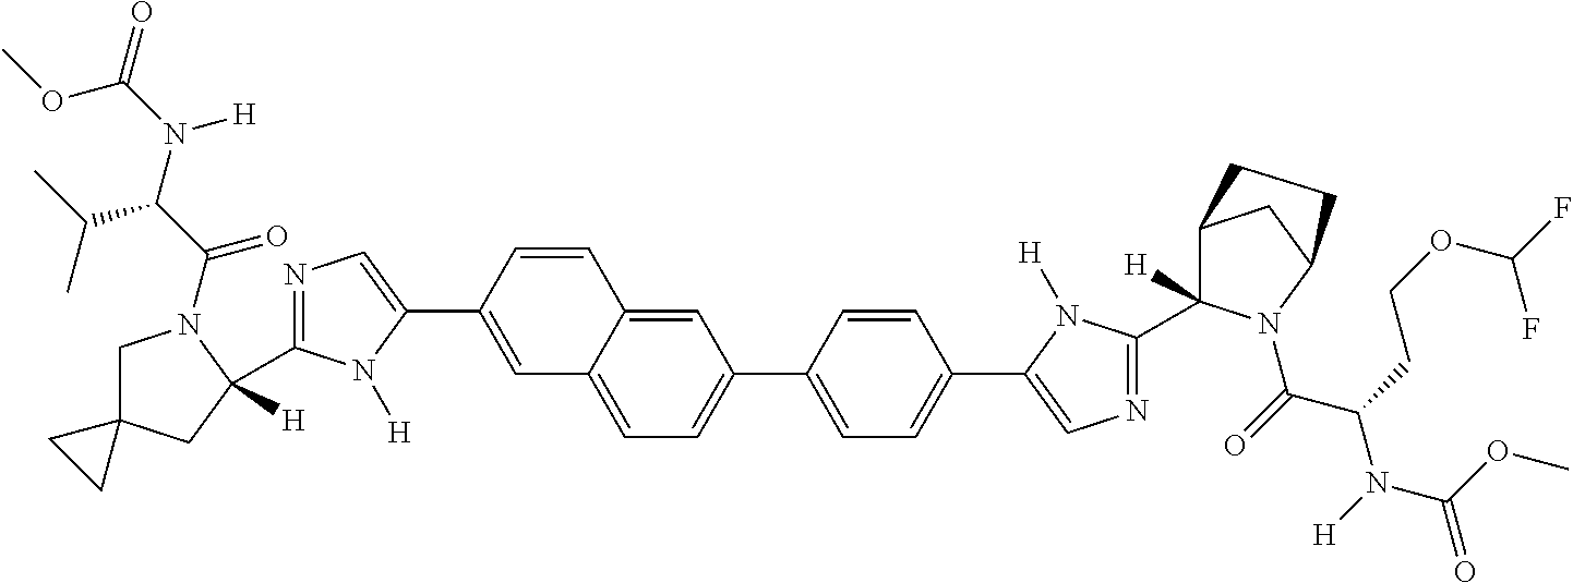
C1=C(C2=CN=C(C3([H])CC4(CN3C(C(N(C(=O)OC)[H])C(C)C)=O)CC4)N2[H])C=CC2=CC(C3=CC=C(C4=CN=C(C5([H])C6CC(N5C(=O)C(CCOC(F)F)N([H])C(OC)=O)CC6)N4[H])C=C3)=CC=C12
